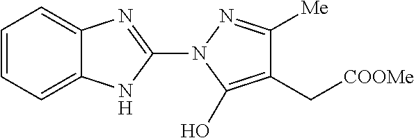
C1=CC=C2C(=C1)N=C(N1C(O)=C(C[COOMe])C([Me])=N1)N2
